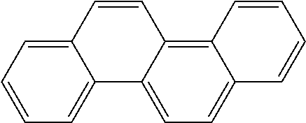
C12=CC=CC=C1C1=CC=C3C(=C1C=C2)C=CC=C3
